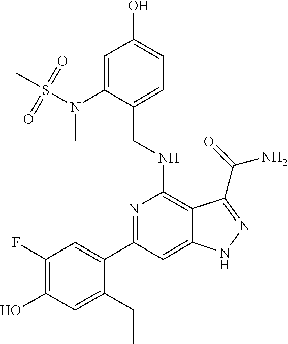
C1(C2=CC(F)=C(O)C=C2CC)=NC(NCC2=CC=C(O)C=C2N(C)S(C)(=O)=O)=C2C(=C1)NN=C2C(N)=O
